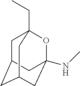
CNC12OC3(CC)CC(C1)CC(C2)C3
